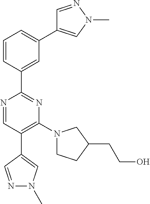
C1=NN(C)C=C1C1=CC=CC(C2=NC(N3CCC(CCO)C3)=C(C3=CN(C)N=C3)C=N2)=C1
